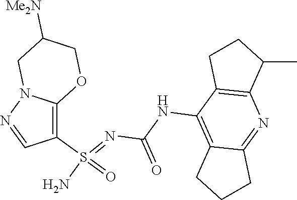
C(NC1=C2C(=NC3=C1CCC3C)CCC2)(N=S(N)(=O)C1=C2N(N=C1)CC([Me2N])CO2)=O
